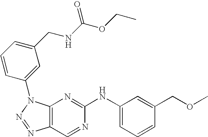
C12=C(N(C3=CC(CNC(OCC)=O)=CC=C3)N=N1)N=C(NC1=CC=CC(COC)=C1)N=C2
